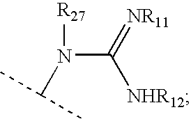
[R27]N(C(=[NR11])[NHR12])C(C)C
